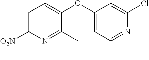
C1=C([O2N])N=C(CC)C(OC2=CC=NC(Cl)=C2)=C1
